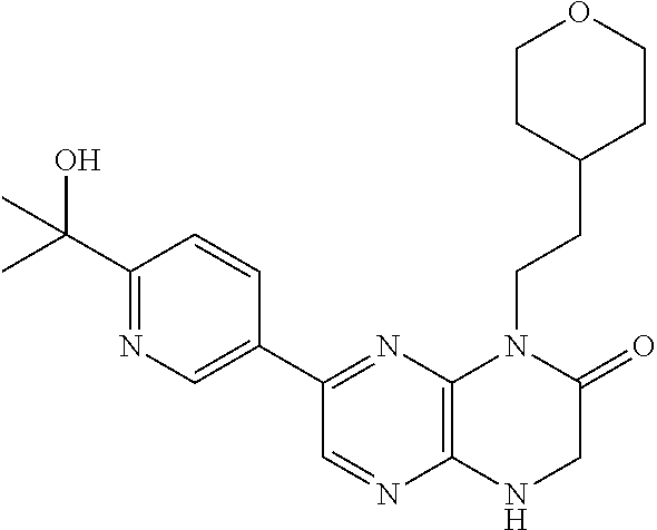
C12=C(N=C(C3=CN=C(C(O)(C)C)C=C3)C=N1)N(CCC1CCOCC1)C(=O)CN2
